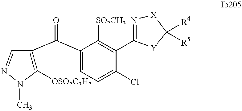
C1([OSO2C3H7])=C(C(C2=CC=C(Cl)C(C3=N[X]C([R4])([R5])[Y]3)=C2[SO2CH3])=O)C=NN1C
